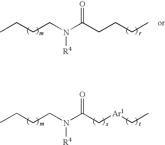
CCCCN(C(CCCC)=O)[R4].CCCCN(C(C[Ar1]CC)=O)[R4]
